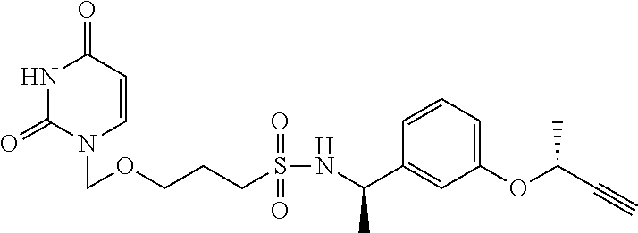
N1C(=O)N(COCCCS(NC(C2=CC(OC(C#C)C)=CC=C2)C)(=O)=O)C=CC1=O
